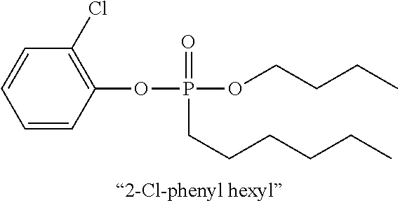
C1=CC(OP(OCCCC)(=O)CCCCCC)=C(Cl)C=C1
